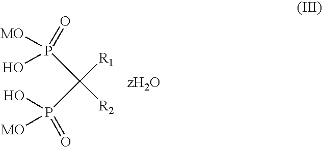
C([R1])(P(=O)(O)[MO])([R2])P(=O)(O)[MO]
